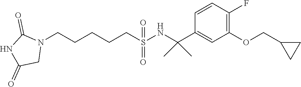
N1(CCCCCS(NC(C2=CC(OCC3CC3)=C(F)C=C2)(C)C)(=O)=O)C(=O)NC(=O)C1
